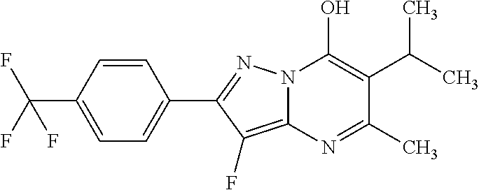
C12=C(F)C(C3=CC=C(C(F)(F)F)C=C3)=NN1C(O)=C(C(C)C)C(C)=N2
